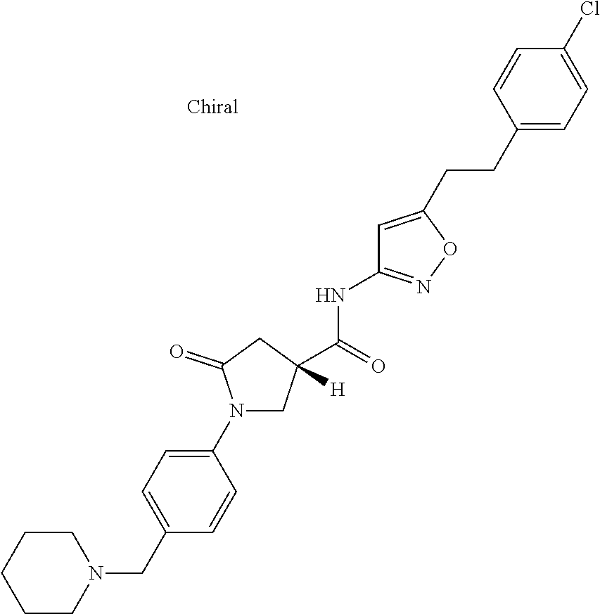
N1(C2=CC=C(CN3CCCCC3)C=C2)CC(C(NC2=NOC(CCC3=CC=C(Cl)C=C3)=C2)=O)([H])CC1=O
